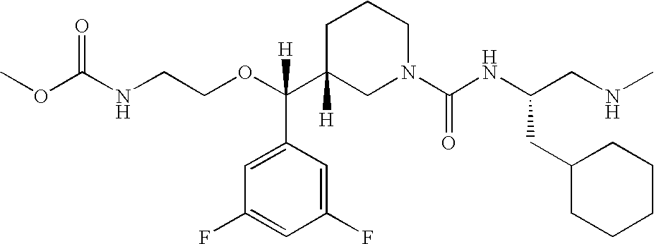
O=C(NCCOC(C1([H])CN(C(NC(CNC)CC2CCCCC2)=O)CCC1)(C1=CC(F)=CC(F)=C1)[H])OC
